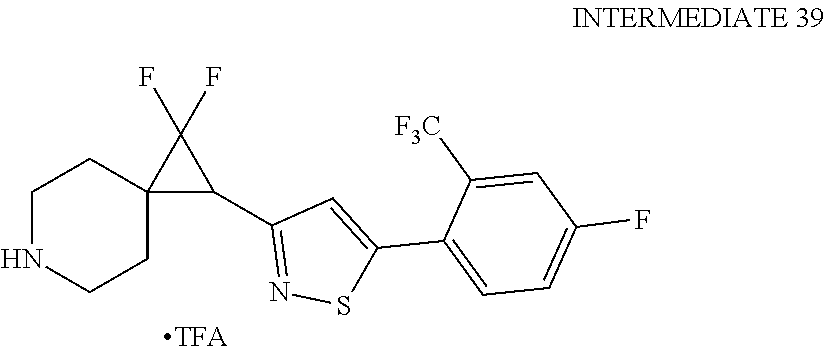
C1NCCC2(C1)C(C1=NSC(C3=CC=C(F)C=C3[F3C])=C1)C2(F)F
